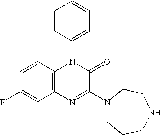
C1=CC2=C(C=C1F)N=C(N1CCCNCC1)C(=O)N2C1=CC=CC=C1
